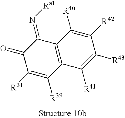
C12=C(C(=N[Ra1])C(=O)C([R31])=C1[R39])C([R40])=C([R42])C([R43])=C2[R41]
